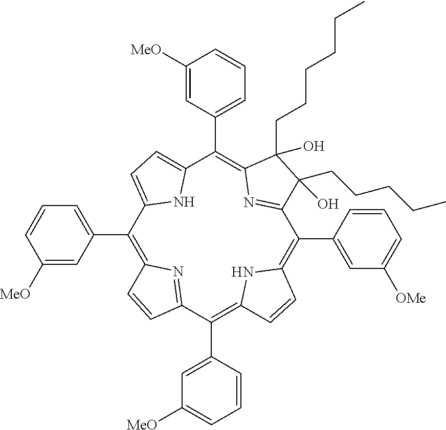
C1(C2=CC=CC([MeO])=C2)=C2N=C(C(C3=CC([MeO])=CC=C3)=C3NC(=C(C4=CC([OMe])=CC=C4)C4=NC(=C(C5=CC=CC([MeO])=C5)C5=CC=C1N5)C(CCCCCC)(O)C4(CCCCC)O)C=C3)C=C2
